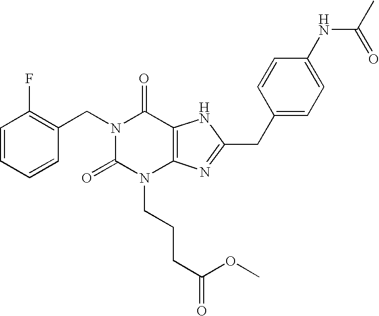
C1=CC=CC(CN2C(=O)N(CCCC(OC)=O)C3=C(C2=O)NC(CC2=CC=C(NC(=O)C)C=C2)=N3)=C1F
